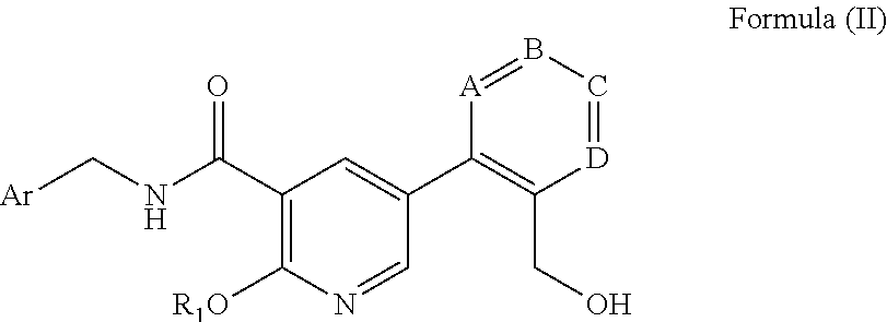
C1(C(NC[Ar])=O)=C([R1O])N=CC(C2=C(CO)[D]=CB=[A]2)=C1
